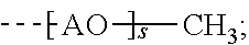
C[AO]C
